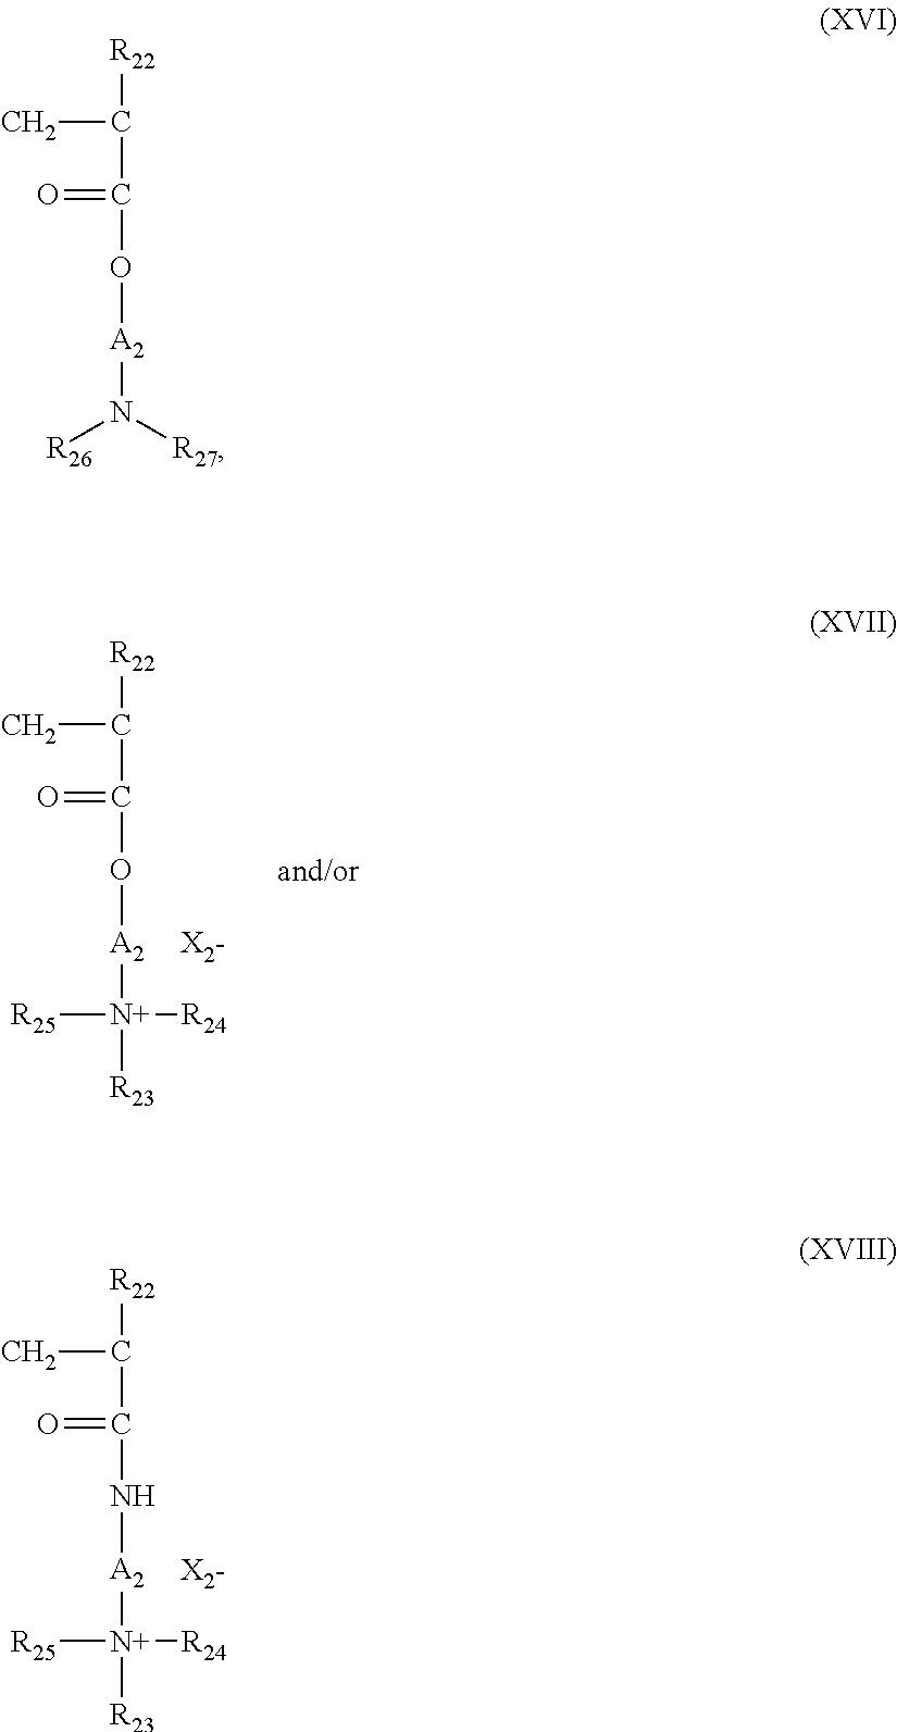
CC([R22])C(=O)O[A2][N+]([R25])([R24])[R23].CC([R22])C(=O)N[A2][N+]([R25])([R24])[R23].CC([R22])C(=O)O[A2]N([R26])[R27]
